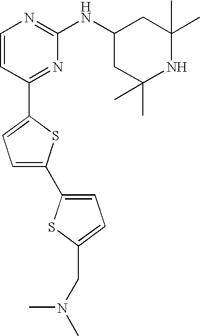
C1=CC(C2=CC=C(C3=CC=C(CN(C)C)S3)S2)=NC(NC2CC(C)(C)NC(C)(C)C2)=N1
